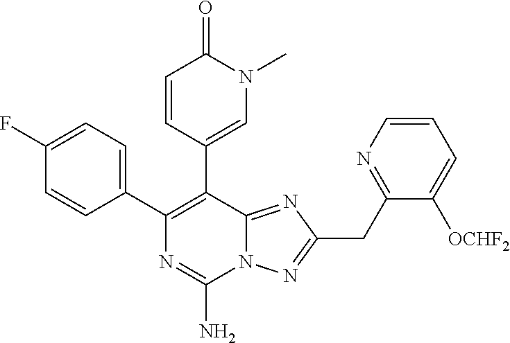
N12C(=NC(CC3=NC=CC=C3[OCHF2])=N1)C(C1=CN(C)C(=O)C=C1)=C(C1=CC=C(F)C=C1)N=C2N
